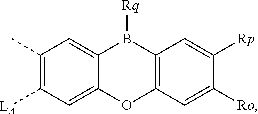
C1=C2C(=CC([LA])=C1C)OC1=C(B2[Rq])C=C([Rp])C([Ro])=C1
